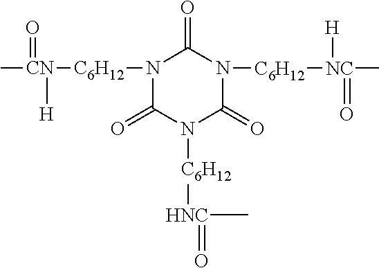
C[CN](=O)([H])[C6H12]N1C(=O)N([C6H12][HNC](C)=O)C(=O)N([C6H12][NC]([H])(=O)C)C1=O
